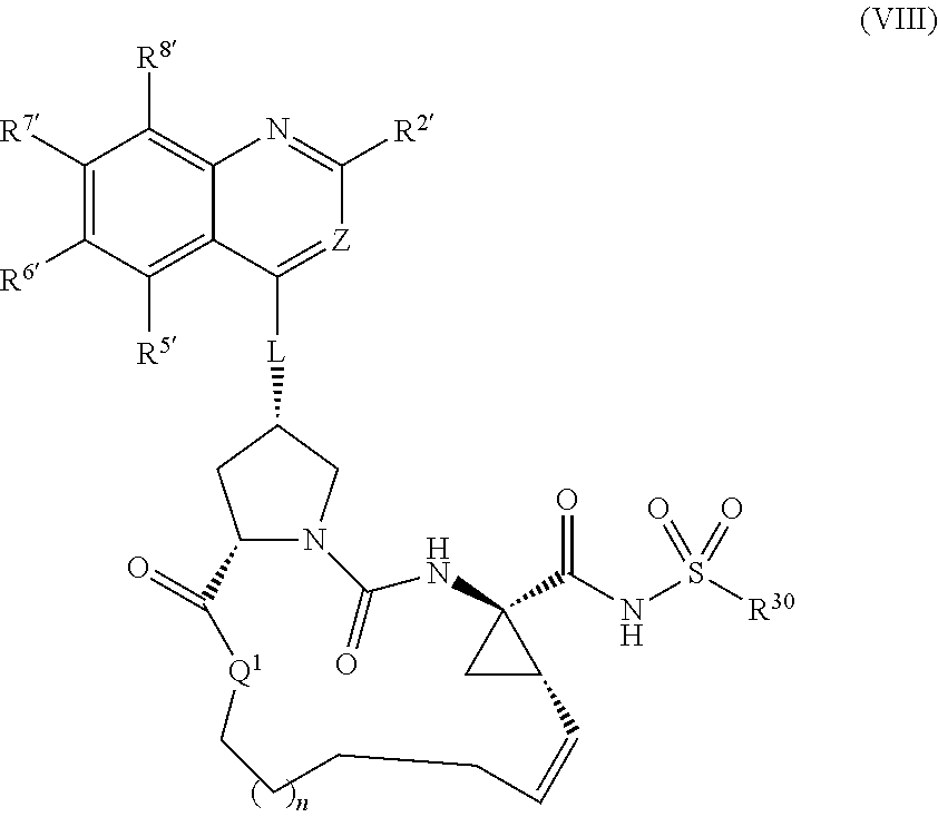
C12N(CC([L]C3=[Z]C([R2])=NC4=C([R8])C([R7])=C([R6])C([R5])=C43)C1)C(=O)NC1(C(NS([R30])(=O)=O)=O)CC1C=CCCCC[Q1]C2=O
